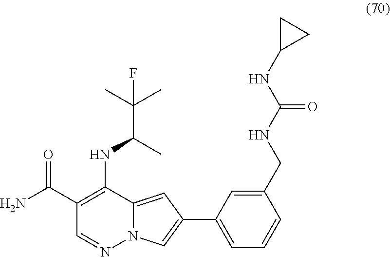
C12=CC(C3=CC=CC(CNC(NC4CC4)=O)=C3)=CN1N=CC(C(N)=O)=C2NC(C(C)(C)F)C
